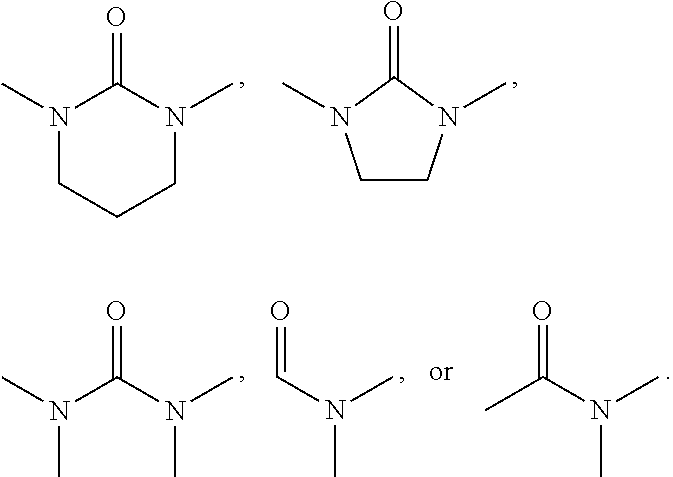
N1(C)CCCN(C)C1=O.C1CN(C)C(=O)N1C.N(C)(C(N(C)C)=O)C.N(C)(C=O)C.N(C)(C(=O)C)C
